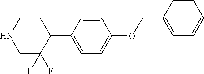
C1=CC(C2CCNCC2(F)F)=CC=C1OCC1=CC=CC=C1
